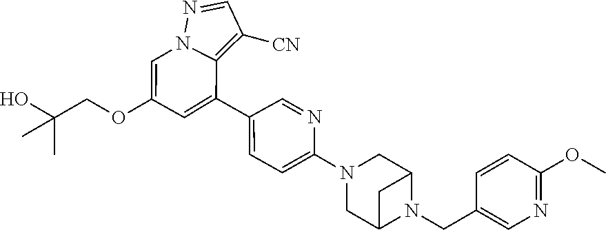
C1(OCC(O)(C)C)=CN2C(=C([CN])C=N2)C(C2=CC=C(N3CC4N(CC5=CN=C(OC)C=C5)C(C3)C4)N=C2)=C1
